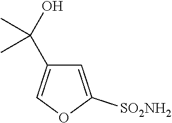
C1=C([SO2NH2])OC=C1C(O)(C)C
